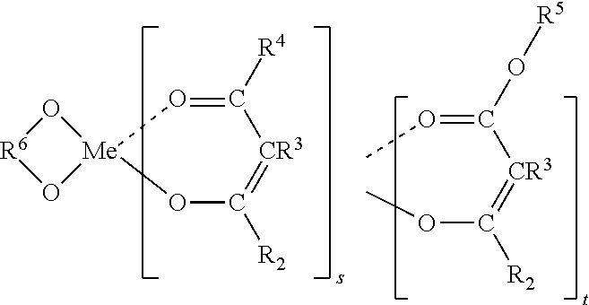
[R6]1O[Me]2(O1)OC([R2])=[CR3]C([R4])=O2.CO=C([CR3]=C(OC)[R2])O[R5]
